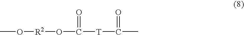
[R2](OC([T]C(C)=O)=O)OC
